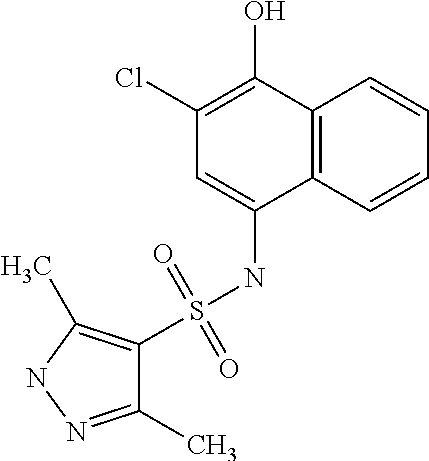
C12=C(C=CC=C1)C(NS(=O)(=O)C1=C(C)NN=C1C)=CC(Cl)=C2O
